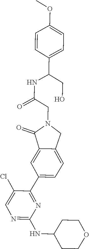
N1=C(NC2CCOCC2)N=C(C2=CC=C3C(=C2)C(=O)N(CC(=O)NC(C2=CC=C(OC)C=C2)CO)C3)C(Cl)=C1
